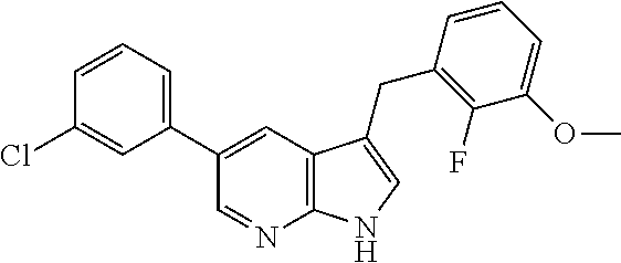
C1(C2=CC3=C(N=C2)NC=C3CC2=C(F)C(OC)=CC=C2)=CC=CC(Cl)=C1
